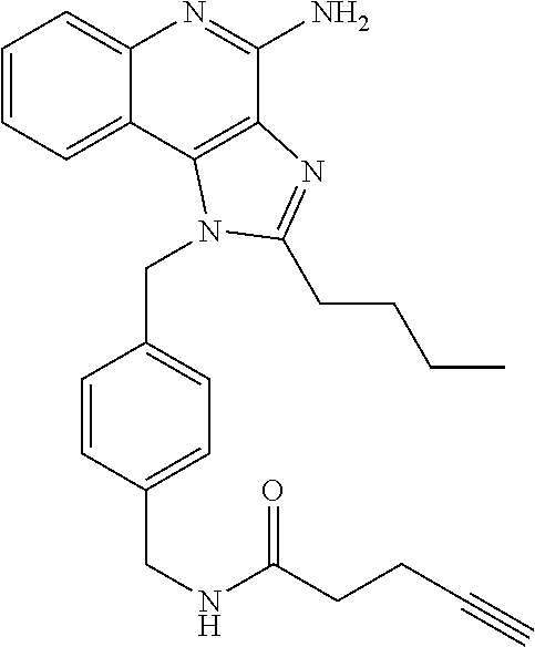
C1=CC=C2C(=C1)N=C(N)C1=C2N(CC2=CC=C(CNC(CCC#C)=O)C=C2)C(CCCC)=N1
